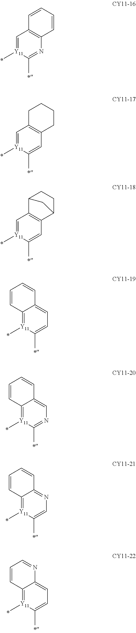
C1=[Y11](C)C(C)=NC2=C1C=CC=C2.C1=[Y11](C)C(C)=CC2=C1CCCC2.C1=[Y11](C)C(C)=CC2=C1C1CCC2C1.C12=[Y11](C)C(C)=CC=C1C=CC=C2.C12=[Y11](C)C(C)=NC=C1C=CC=C2.C12=[Y11](C)C(C)=CN=C1C=CC=C2.C12=[Y11](C)C(C)=CC=C1N=CC=C2
